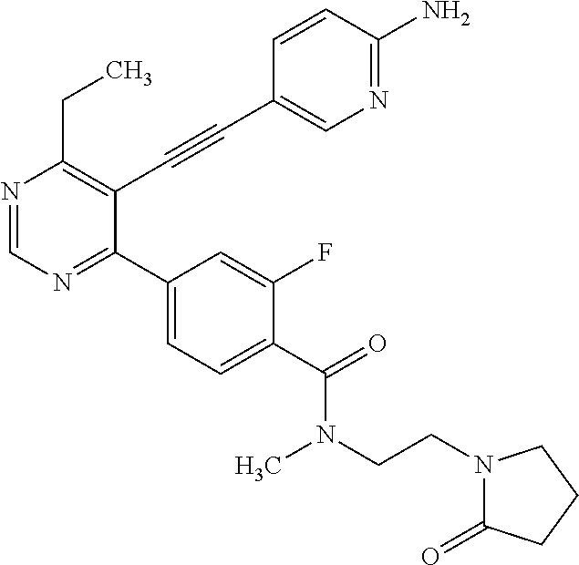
N1=CN=C(C2=CC=C(C(=O)N(C)CCN3C(=O)CCC3)C(F)=C2)C(C#CC2=CN=C(N)C=C2)=C1CC
